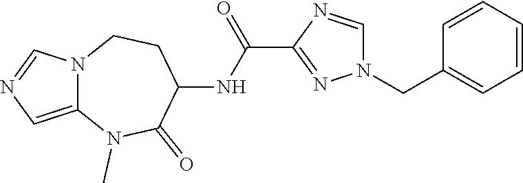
C12=CN=CN1CCC(NC(=O)C1=NN(CC3=CC=CC=C3)C=N1)C(=O)N2C
